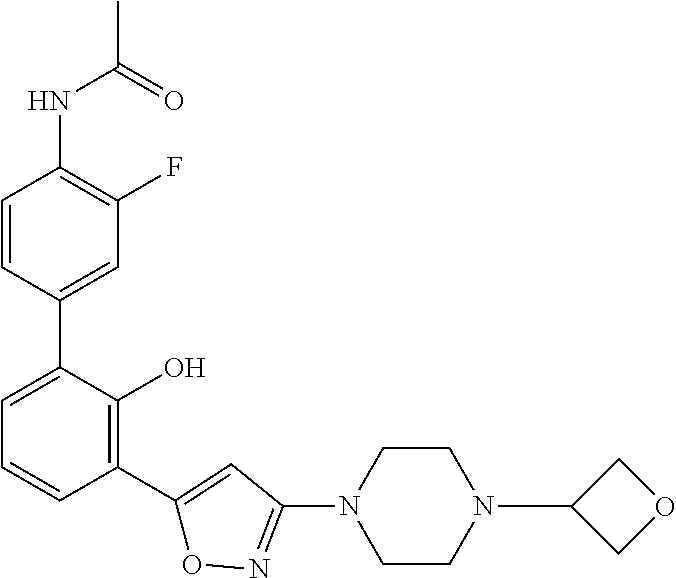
N(C1=C(F)C=C(C2=CC=CC(C3=CC(N4CCN(C5COC5)CC4)=NO3)=C2O)C=C1)C(=O)C
